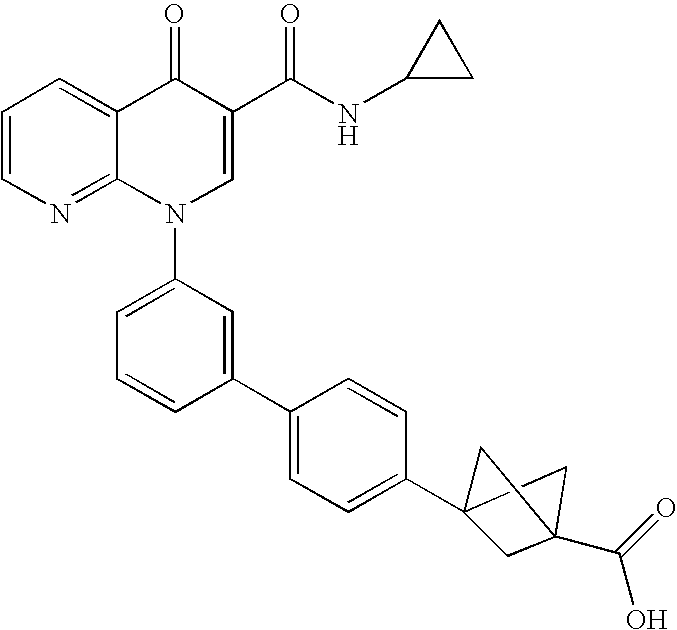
C1=CN=C2C(=C1)C(=O)C(C(NC1CC1)=O)=CN2C1=CC=CC(C2=CC=C(C34CC(C(=O)O)(C3)C4)C=C2)=C1
